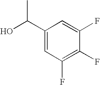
C1(C(O)C)=CC(F)=C(F)C(F)=C1
